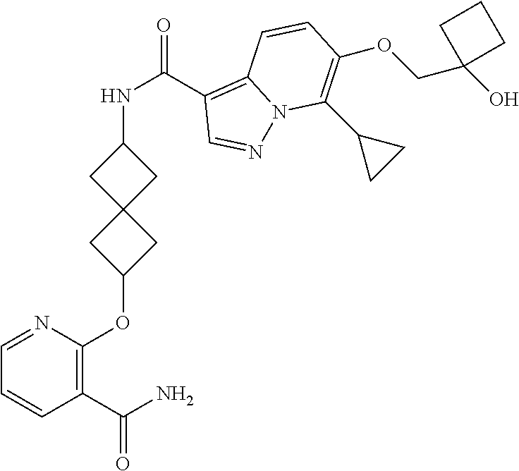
C1(C(N)=O)=C(OC2CC3(C2)CC(NC(C2=C4N(N=C2)C(C2CC2)=C(OCC2(O)CCC2)C=C4)=O)C3)N=CC=C1
